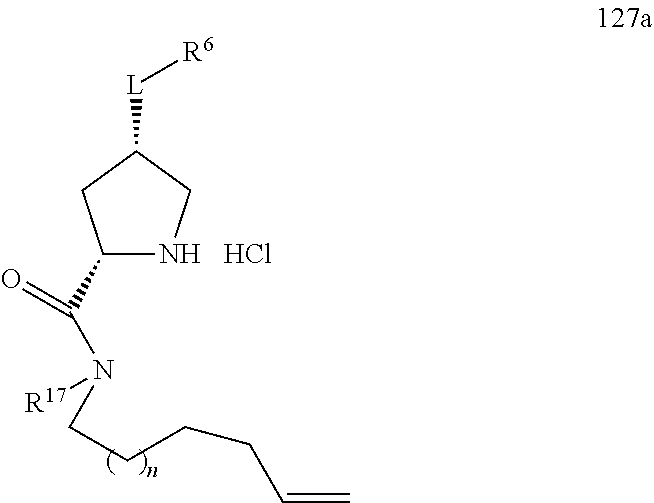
C1(C(N(CCCCC=C)[R17])=O)NCC([L][R6])C1.Cl
